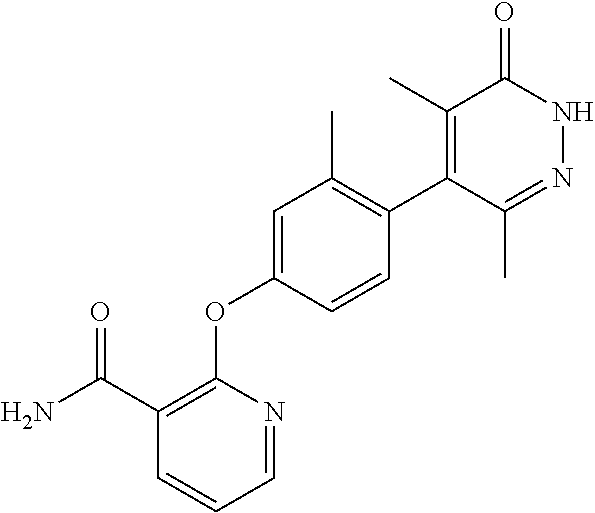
C1(C(N)=O)=C(OC2=CC(C)=C(C3=C(C)C(=O)NN=C3C)C=C2)N=CC=C1
